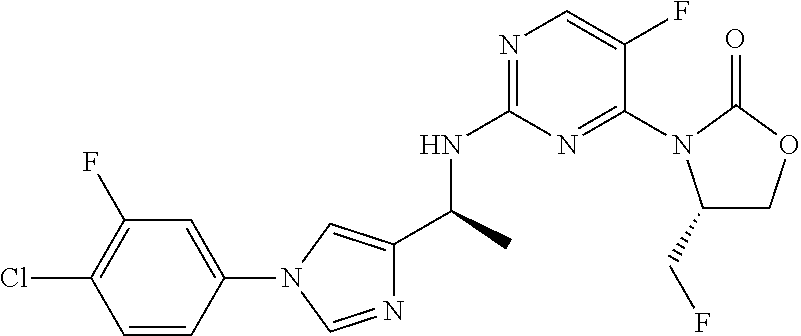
C1=CC(N2C=C(C(NC3=NC=C(F)C(N4C(CF)COC4=O)=N3)C)N=C2)=CC(F)=C1Cl
